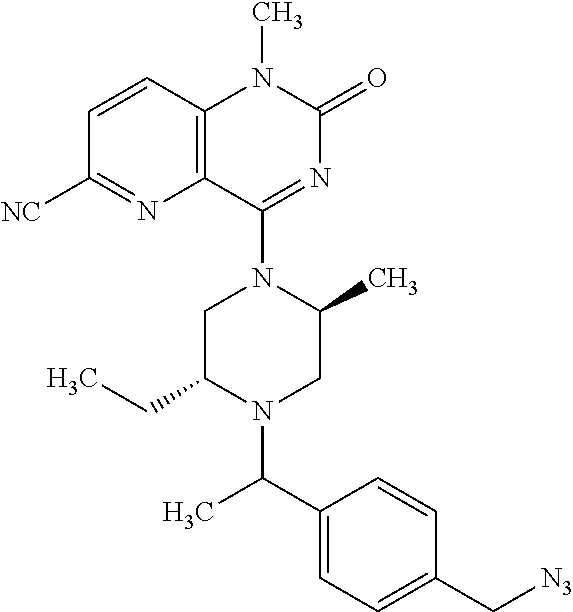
C1=C(C(C)N2C(CC)CN(C3=NC(=O)N(C)C4=C3N=C([NC])C=C4)C(C)C2)C=CC(C[N3])=C1
